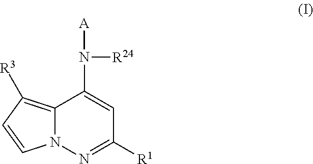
C12=C([R3])C=CN1N=C([R1])C=C2N([A])[R24]
